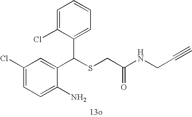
C1=C(N)C(C(SCC(=O)NCC#C)C2=CC=CC=C2Cl)=CC(Cl)=C1
